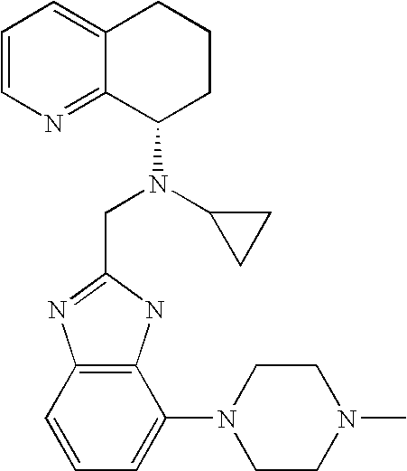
C1=CN=C2C(=C1)CCCC2N(CC1=NC2=C(N1)C(N1CCN(C)CC1)=CC=C2)C1CC1
